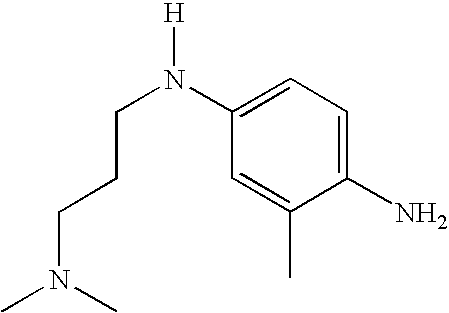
CN(CCCN([H])C1=CC=C(N)C(C)=C1)C
